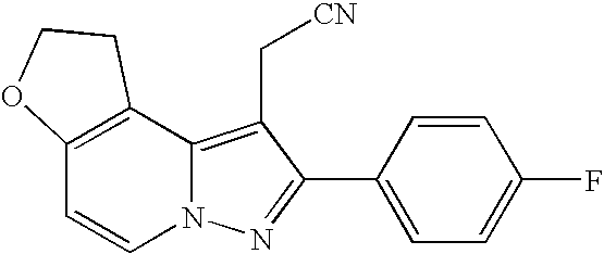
N12C(=C(C[CN])C(C3=CC=C(F)C=C3)=N1)C1=C(C=C2)OCC1
